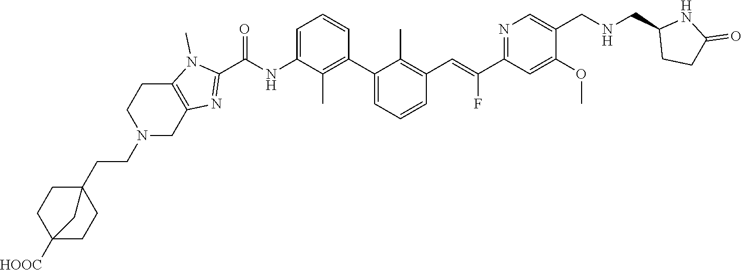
C1(C2=CC=CC(C=C(C3=NC=C(CNCC4CCC(=O)N4)C(OC)=C3)F)=C2C)=C(C)C(NC(C2=NC3=C(N2C)CCN(CCC24CCC([HOOC])(CC2)C4)C3)=O)=CC=C1
